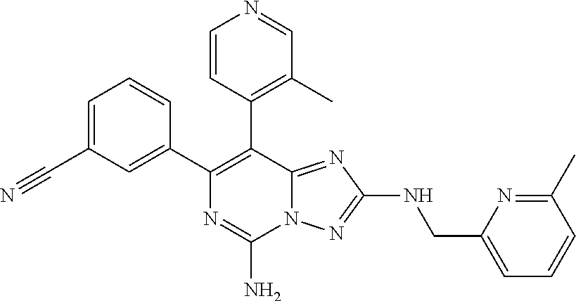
C1(C2=C(C3=CC(C#N)=CC=C3)N=C(N)N3C2=NC(NCC2=CC=CC(C)=N2)=N3)=C(C)C=NC=C1
